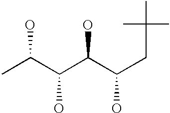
CC(C(C(C(CC(C)(C)C)O)O)O)O
